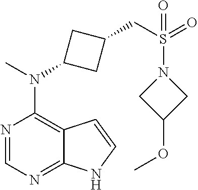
N1=CN=C2C(=C1N(C)C1CC(CS(=O)(=O)N3CC(OC)C3)C1)C=CN2
